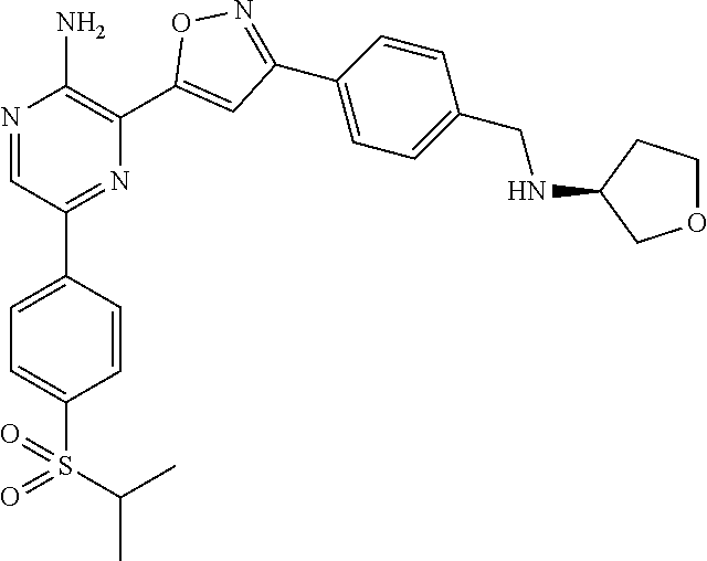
N1=CC(C2=CC=C(S(=O)(C(C)C)=O)C=C2)=NC(C2=CC(C3=CC=C(CNC4COCC4)C=C3)=NO2)=C1N
